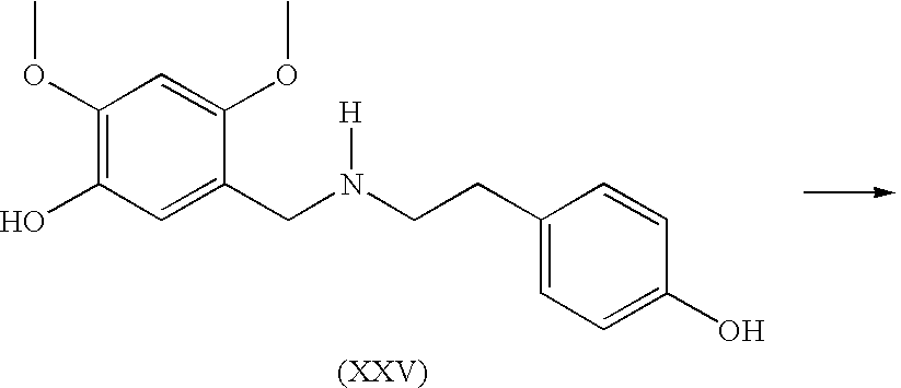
C1(OC)=C(O)C=C(CN(CCC2=CC=C(O)C=C2)[H])C(OC)=C1
